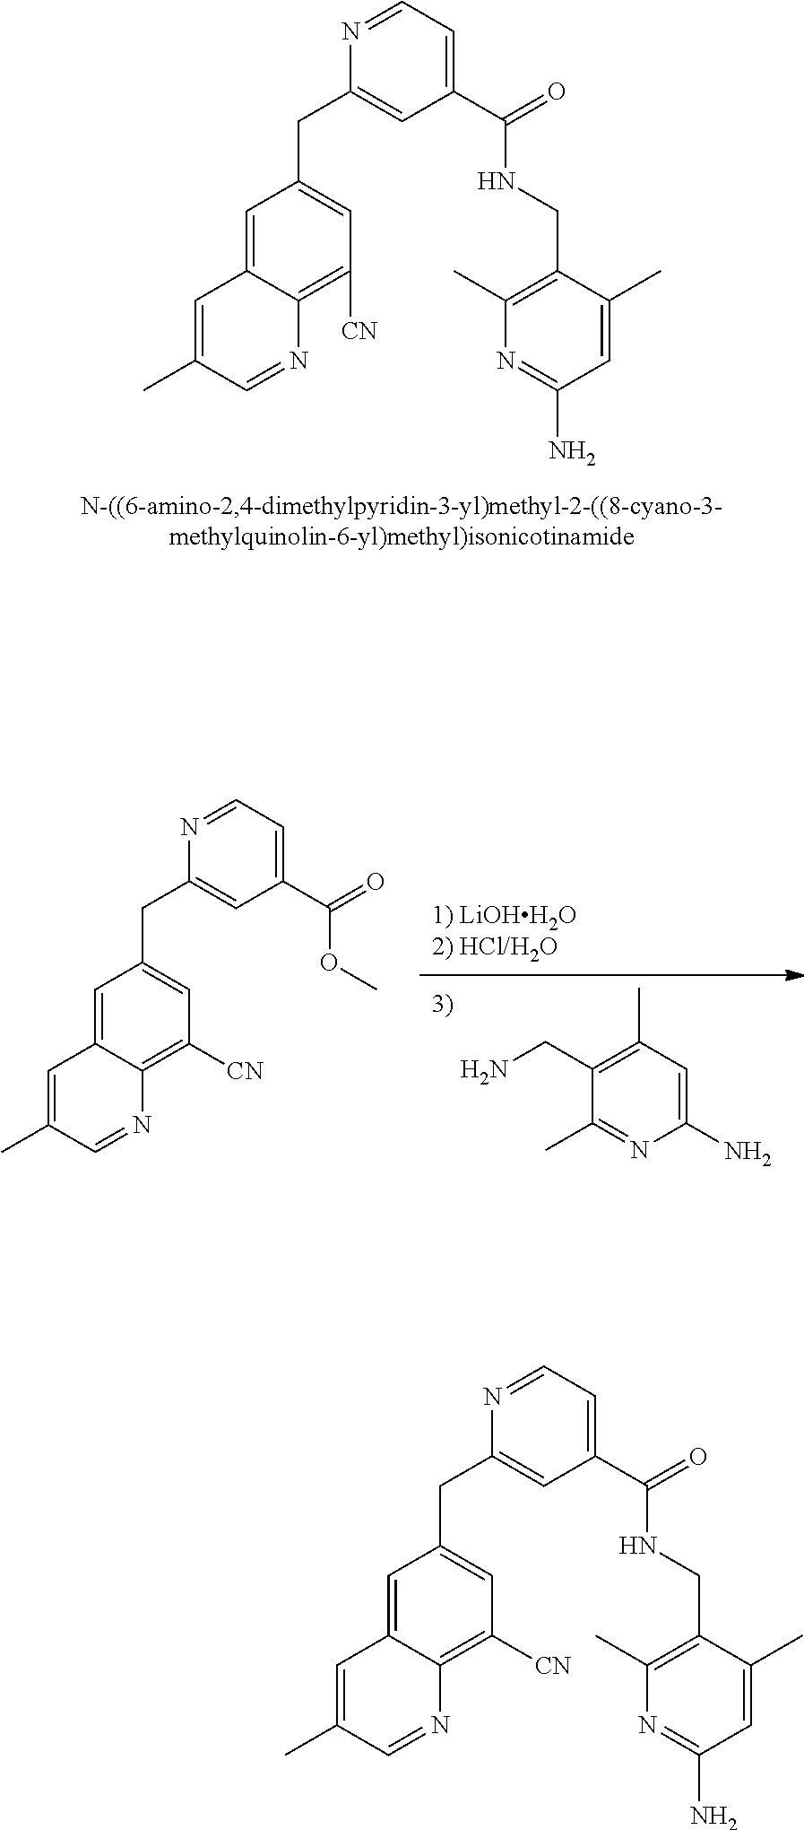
C1=C2C(=C([CN])C=C1CC1=CC(C(=O)NCC3=C(C)N=C(N)C=C3C)=CC=N1)N=CC(C)=C2.CC1=NC(N)=CC(C)=C1CN.C1=C2C(=C([CN])C=C1CC1=CC(C(=O)OC)=CC=N1)N=CC(C)=C2.C1=C2C(=C([CN])C=C1CC1=CC(C(=O)NCC3=C(C)N=C(N)C=C3C)=CC=N1)N=CC(C)=C2
